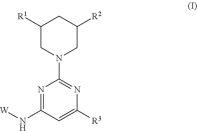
C1([R1])CN(C2=NC([R3])=CC(N[W])=N2)CC([R2])C1
